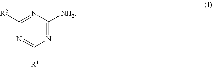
N1=C([NH2])N=C([R2])N=C1[R1]
